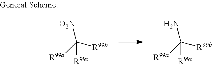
[O2N]C([R99a])([R99b])[R99c].NC([R99a])([R99b])[R99c]
